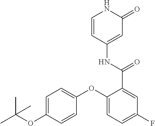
C1=CC(NC(C2=CC(F)=CC=C2OC2=CC=C(OC(C)(C)C)C=C2)=O)=CC(=O)N1
